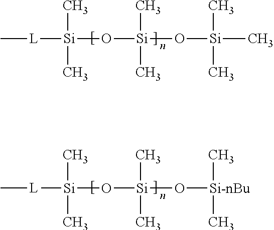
C[L][Si](O[Si](O[Si](C)(C)C)(C)C)(C)C.C[L][Si](O[Si](O[Si-nBu](C)C)(C)C)(C)C
